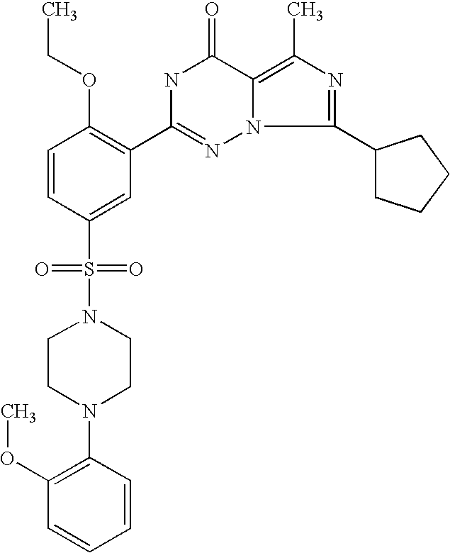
C1=CC(S(=O)(=O)N2CCN(C3=C(OC)C=CC=C3)CC2)=CC(C2=NN3C(=C(C)N=C3C3CCCC3)C(=O)N2)=C1OCC
